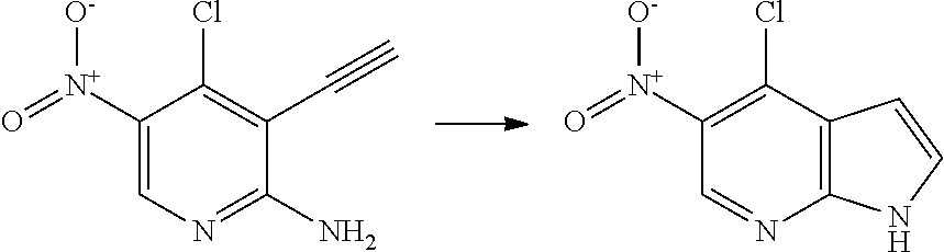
C1([N+]([O-])=O)=C(Cl)C2=C(N=C1)NC=C2.C1([N+]([O-])=O)=CN=C(N)C(C#C)=C1Cl
